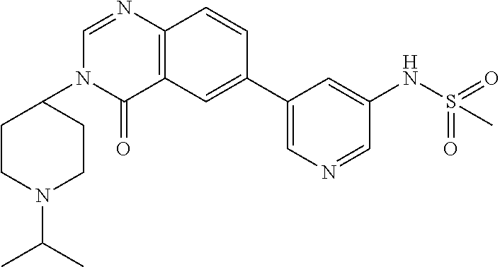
C1(C2=CC3=C(C=C2)N=CN(C2CCN(C(C)C)CC2)C3=O)=CN=CC(NS(=O)(=O)C)=C1
